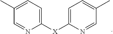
C1([X]C2=CC=C(C)C=N2)=CC=C(C)C=N1
